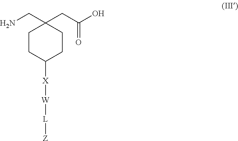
C1CC([X][W][L][Z])CCC1(CC(O)=O)CN
